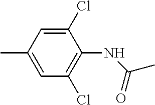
CC1=CC(Cl)=C(NC(C)=O)C(Cl)=C1
